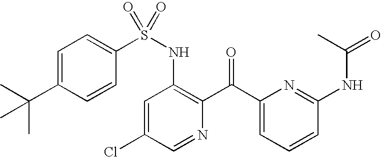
C1=C(C(C)(C)C)C=CC(S(NC2=C(C(C3=CC=CC(NC(C)=O)=N3)=O)N=CC(Cl)=C2)(=O)=O)=C1
